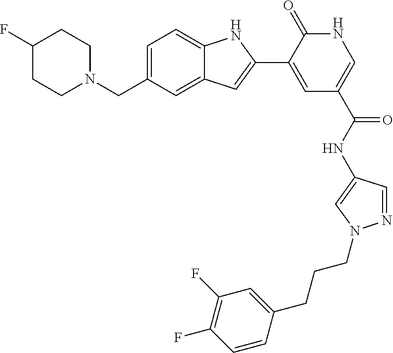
C12=CC(CN3CCC(F)CC3)=CC=C1NC(C1=CC(C(=O)NC3=CN(CCCC4=CC(F)=C(F)C=C4)N=C3)=CNC1=O)=C2
